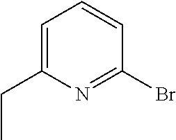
C1=C(CC)N=C(Br)C=C1
